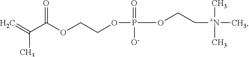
C(C)(=C)C(OCCOP(=O)([O-])OCC[N+](C)(C)C)=O
